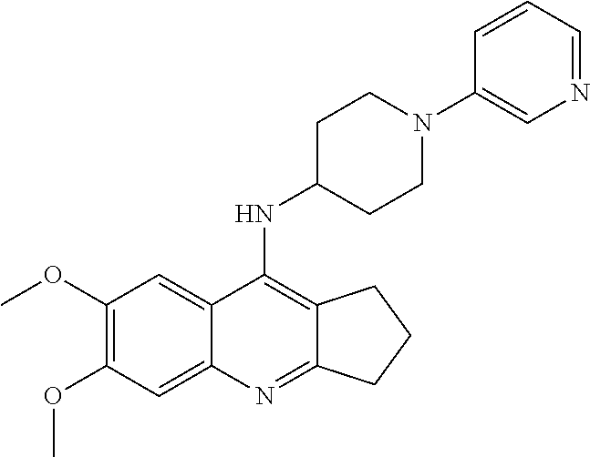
C1(OC)=C(OC)C=C2C(=C1)C(NC1CCN(C3=CN=CC=C3)CC1)=C1C(=N2)CCC1
